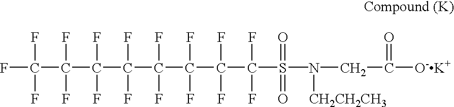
FC(C(C(C(C(C(C(C(S(N(CC([O-K+])=O)[CH2CH2CH3])(=O)=O)(F)F)(F)F)(F)F)(F)F)(F)F)(F)F)(F)F)(F)F
